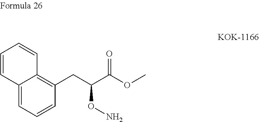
C1(CC(C(OC)=O)ON)=C2C(=CC=C1)C=CC=C2
